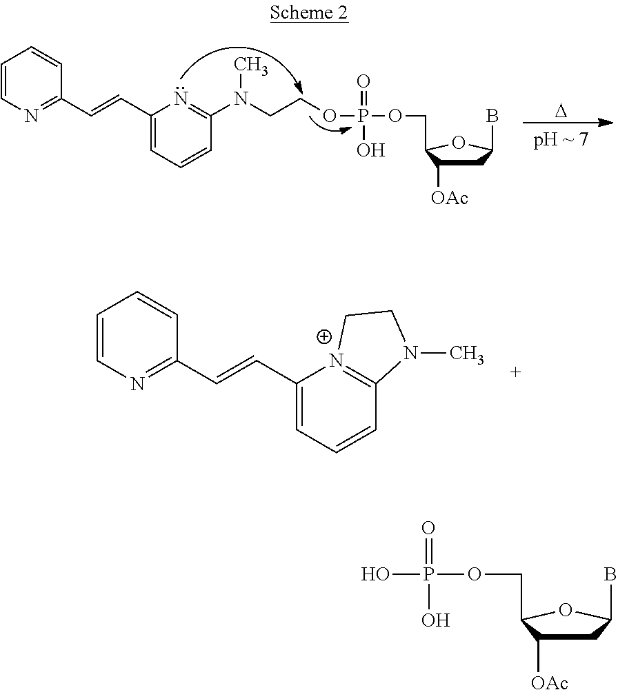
C1=CN=C(C=CC2=CC=CC(N(CCOP(OCC3C([OAc])CC(B)O3)(=O)O)C)=N2)C=C1.[D].C1=CN=C(C=CC2=CC=CC3=[N+]2CCN3C)C=C1.C1C([OAc])C(COP(=O)(O)O)OC1B
